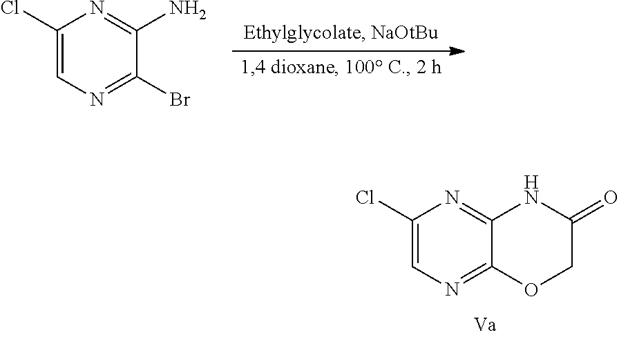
C1(Cl)=CN=C(Br)C(N)=N1.C1(Cl)=CN=C2C(=N1)NC(=O)CO2
